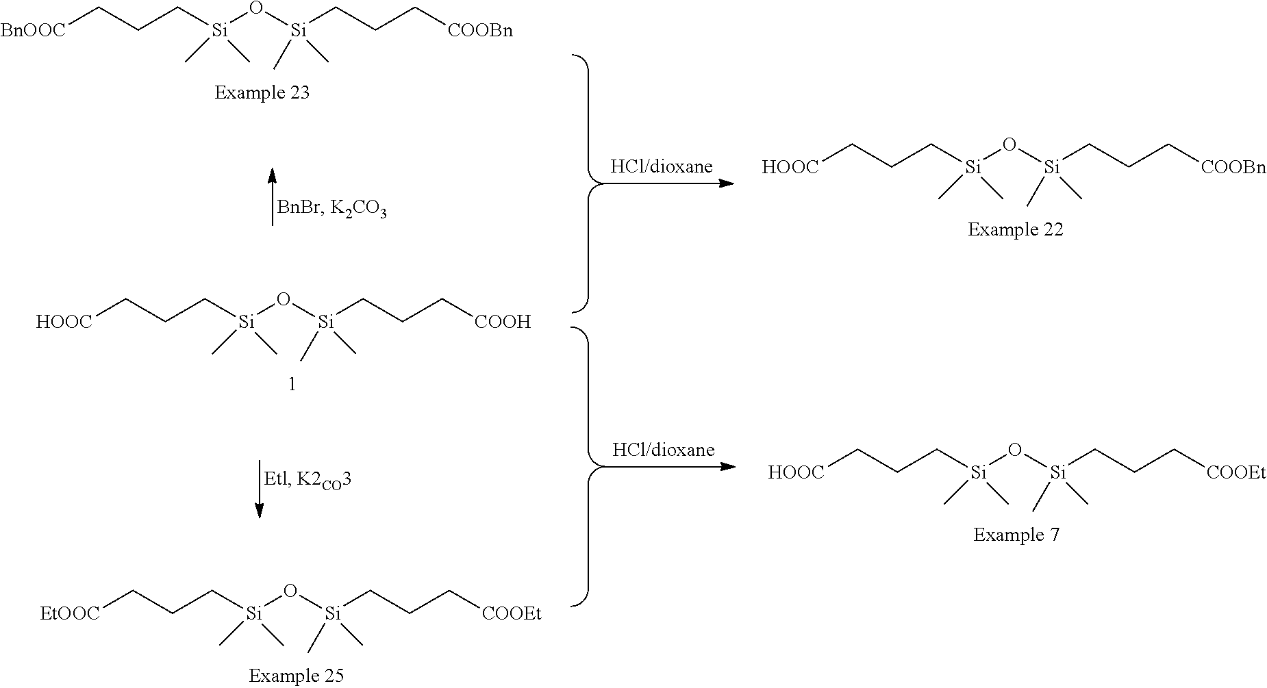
[BnOOC]CCC[Si](O[Si](CCC[COOBn])(C)C)(C)C.[HOOC]CCC[Si](O[Si](CCC[COOH])(C)C)(C)C.[EtOOC]CCC[Si](O[Si](CCC[COOEt])(C)C)(C)C.[HOOC]CCC[Si](O[Si](CCC[COOEt])(C)C)(C)C.[HOOC]CCC[Si](O[Si](CCC[COOBn])(C)C)(C)C
